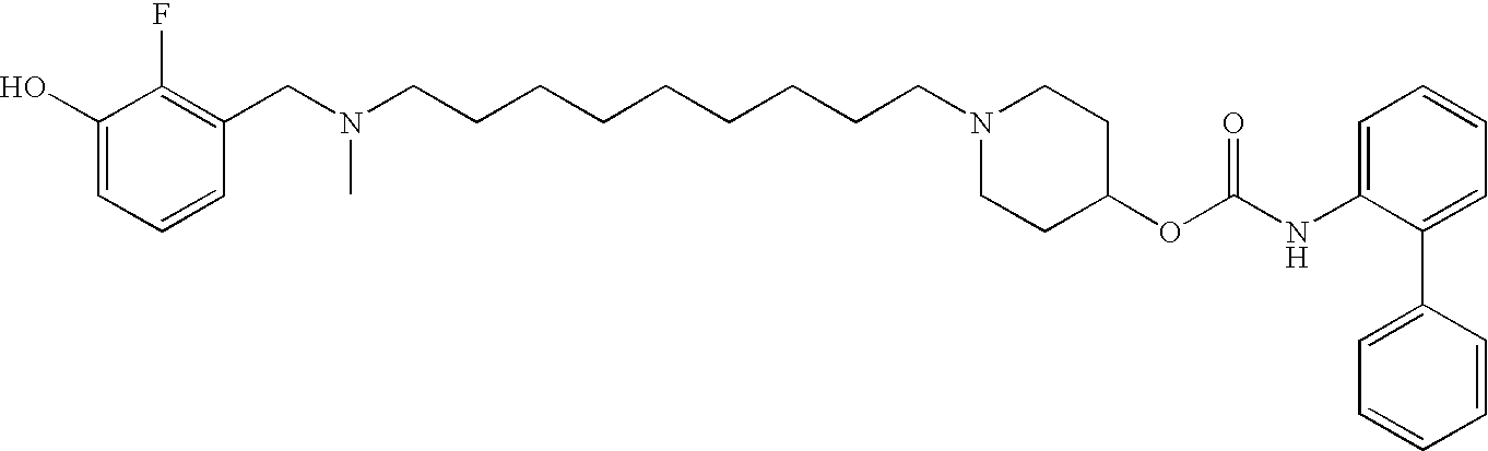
C1(O)=CC=CC(CN(CCCCCCCCCN2CCC(OC(NC3=CC=CC=C3C3=CC=CC=C3)=O)CC2)C)=C1F
